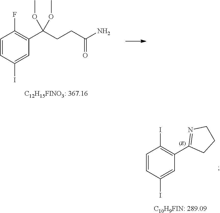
C1=CC(I)=CC(C(CCC(N)=O)(OC)OC)=C1F.[C12H15FINO3: 367.16].C1=CC(I)=CC(C2=NCCC2)=C1I
